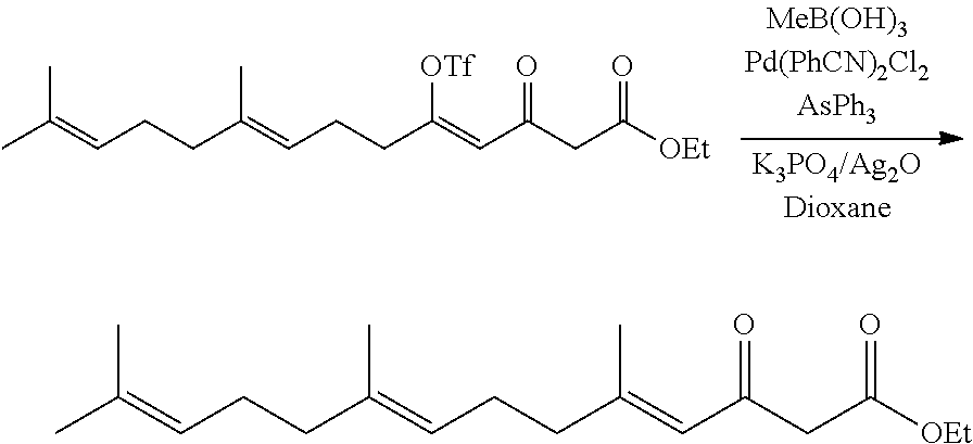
CC(=CCCC(=CCCC(=CC(CC([OEt])=O)=O)[OTf])C)C.CC(=CCCC(=CCCC(=CC(CC([OEt])=O)=O)C)C)C
